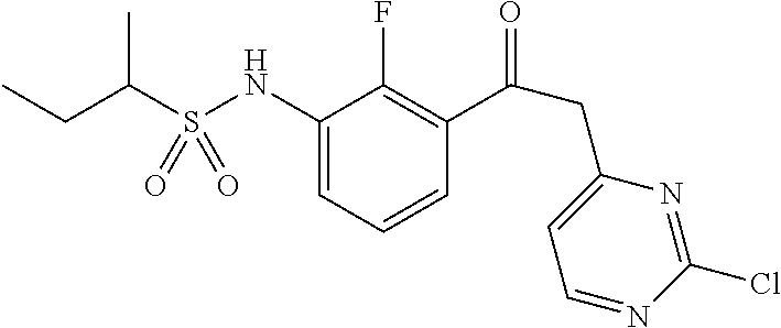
C(C)(CC)S(NC1=CC=CC(C(CC2=CC=NC(Cl)=N2)=O)=C1F)(=O)=O
